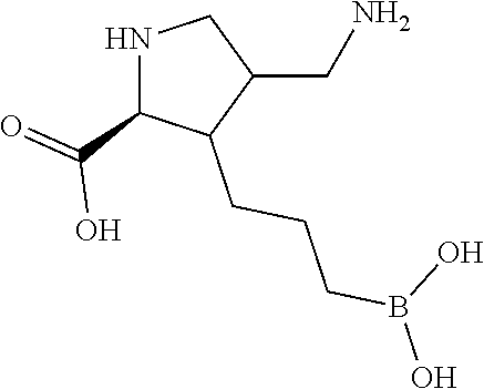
N1C(C(=O)O)C(CCCB(O)O)C(CN)C1
